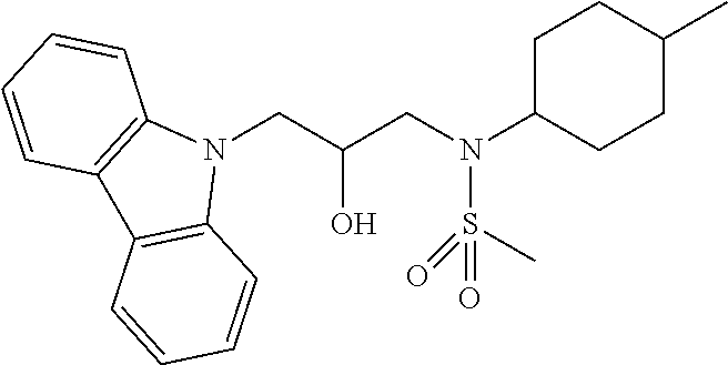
N1(CC(CN(S(=O)(=O)C)C2CCC(C)CC2)O)C2=C(C3=C1C=CC=C3)C=CC=C2
